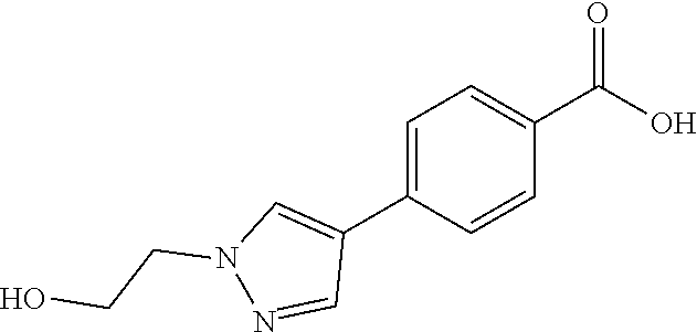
C1=C(C2=CN(CCO)N=C2)C=CC(C(=O)O)=C1
